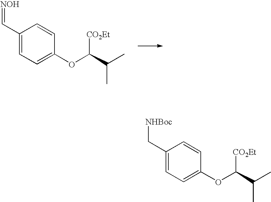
C1(C=[NOH])=CC=C(OC(C(C)C)[CO2Et])C=C1.C1(C[NHBoc])=CC=C(OC(C(C)C)[CO2Et])C=C1
